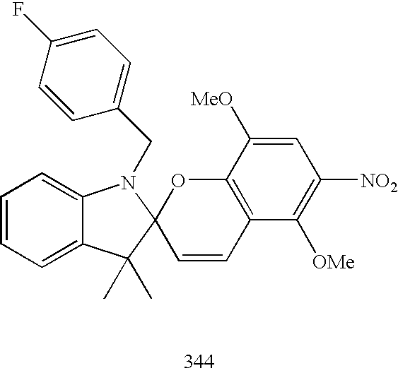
C1=CC(F)=CC=C1CN1C2=CC=CC=C2C(C)(C)C12C=CC1=C(O2)C([MeO])=CC([NO2])=C1[OMe]
